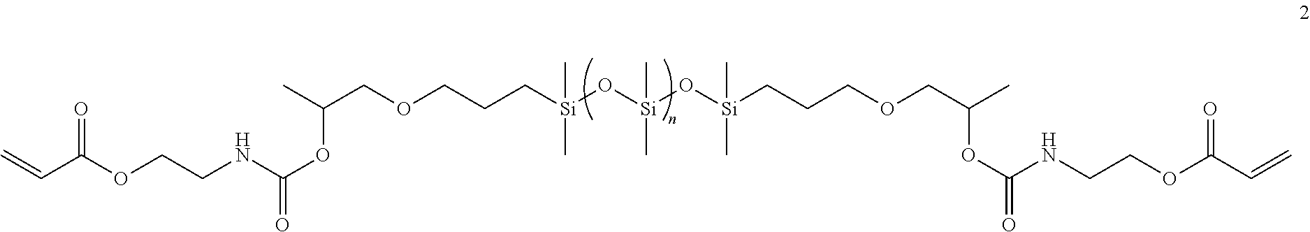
C(C(OCCNC(OC(COCCC[Si](O[Si](O[Si](CCCOCC(C)OC(=O)NCCOC(C=C)=O)(C)C)(C)C)(C)C)C)=O)=O)=C
